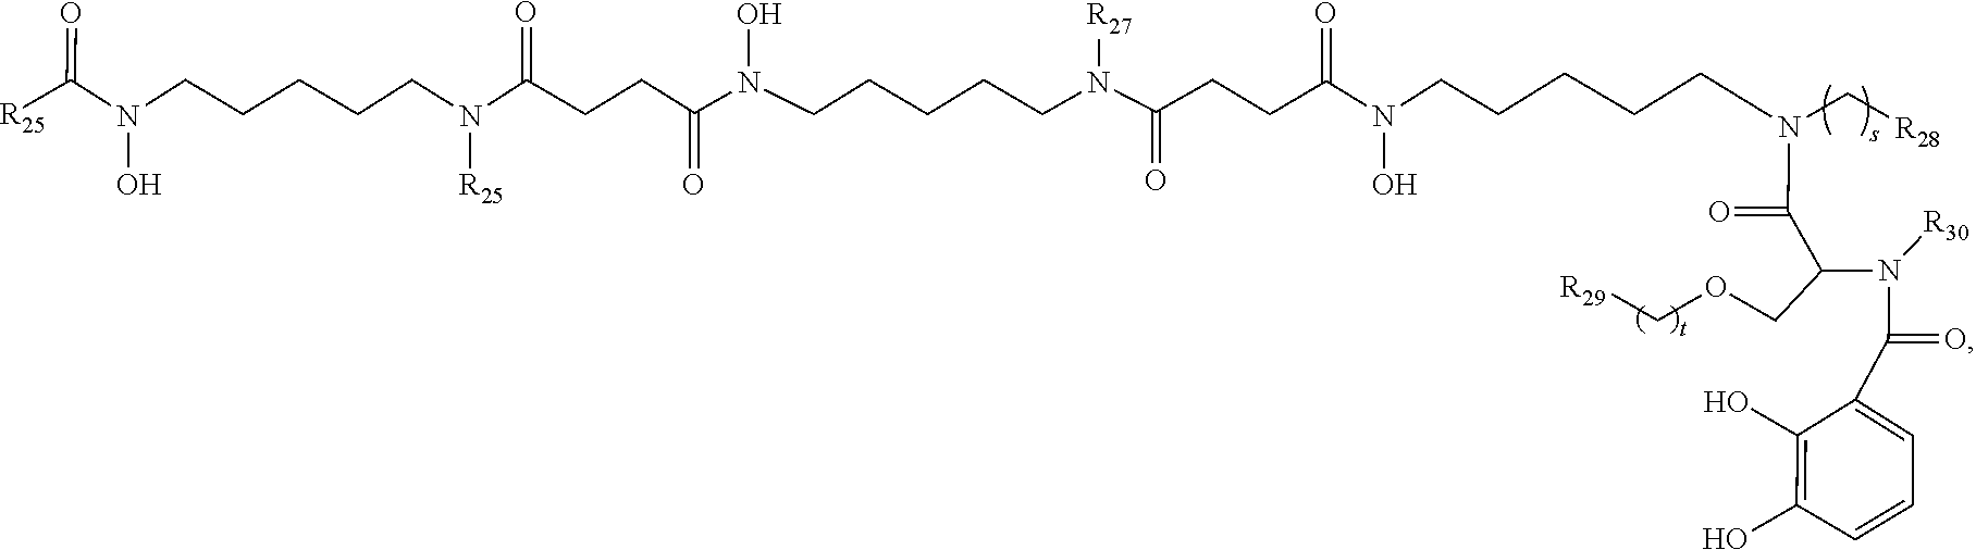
N([R30])(C(C1=CC=CC(O)=C1O)=O)C(COC[R29])C(=O)N(CCCCCN(O)C(CCC(N([R27])CCCCCN(O)C(CCC(N([R25])CCCCCN(O)C(=O)[R25])=O)=O)=O)=O)C[R28]
